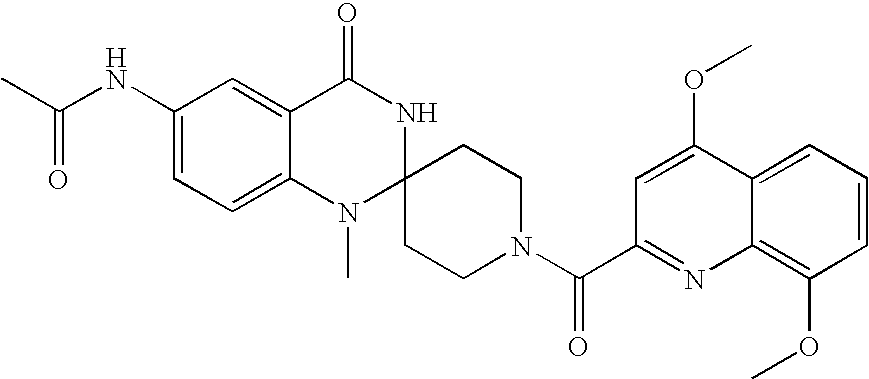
C1(NC(C)=O)=CC=C2C(=C1)C(=O)NC1(N2C)CCN(C(=O)C2=NC3=C(OC)C=CC=C3C(OC)=C2)CC1
